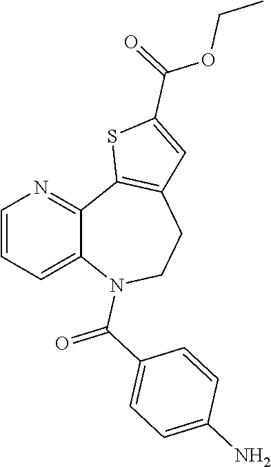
C1=CC=C2C(=N1)C1=C(CCN2C(=O)C2=CC=C(N)C=C2)C=C(C(=O)OCC)S1
